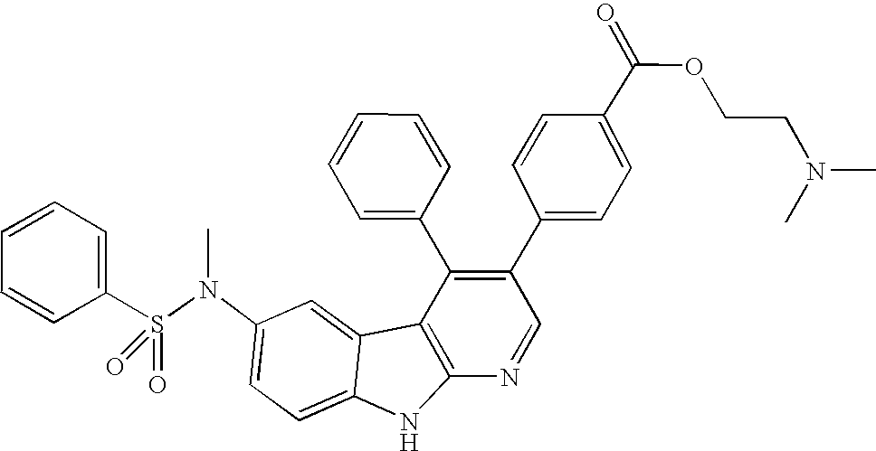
N(C1=CC=C2C(=C1)C1=C(N2)N=CC(C2=CC=C(C(OCCN(C)C)=O)C=C2)=C1C1=CC=CC=C1)(S(C1=CC=CC=C1)(=O)=O)C
